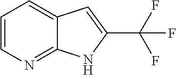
C1=CN=C2C(=C1)C=C(C(F)(F)F)N2
